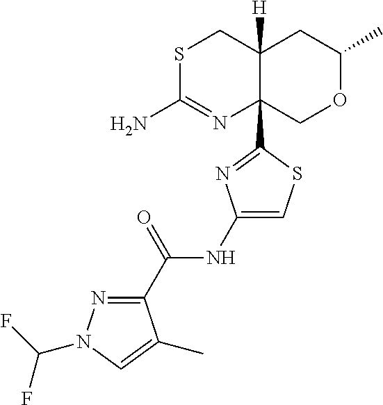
S1C(N)=NC2(C3=NC(NC(C4=NN(C(F)F)C=C4C)=O)=CS3)C([H])(C1)CC(C)OC2
